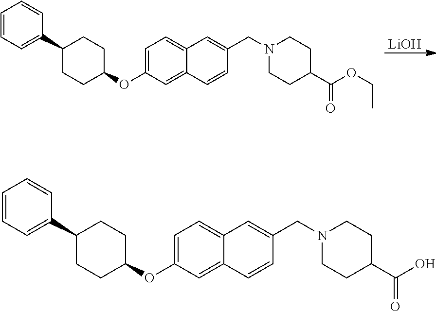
[LiOH].C1=CC=C(C2CCC(OC3=CC=C4C(=C3)C=CC(CN3CCC(C(OCC)=O)CC3)=C4)CC2)C=C1.C1=CC=C(C2CCC(OC3=CC=C4C(=C3)C=CC(CN3CCC(C(O)=O)CC3)=C4)CC2)C=C1
